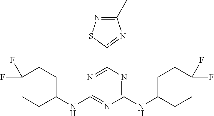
C1(NC2=NC(NC3CCC(F)(F)CC3)=NC(C3=NC(C)=NS3)=N2)CCC(F)(F)CC1
